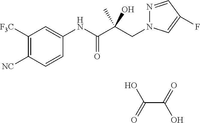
C1([F3C])=C([NC])C=CC(NC(=O)C(CN2N=CC(F)=C2)(C)O)=C1.C(C(=O)O)(=O)O
